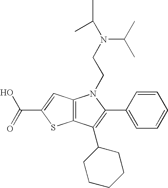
C12=C(C(C3CCCCC3)=C(C3=CC=CC=C3)N1CCN(C(C)C)C(C)C)SC(C(=O)O)=C2
